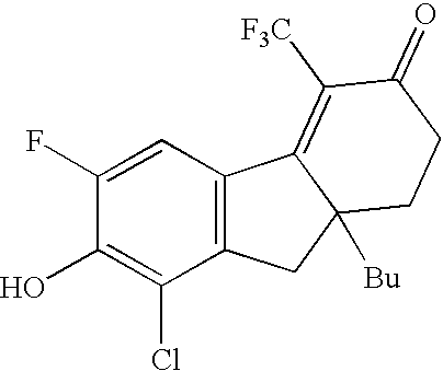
C1=C(F)C(O)=C(Cl)C2=C1C1=C([F3C])C(=O)CCC1([Bu])C2
